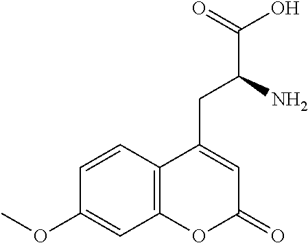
C12=C(C=CC(OC)=C1)C(CC(C(=O)O)N)=CC(=O)O2
